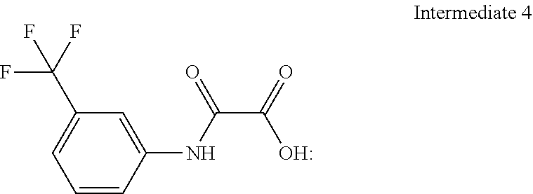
C1(C(F)(F)F)=CC=CC(NC(C(O)=O)=O)=C1
